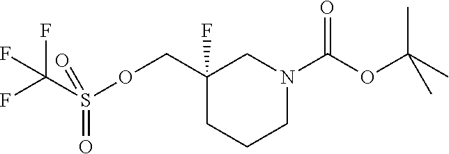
C1(COS(=O)(C(F)(F)F)=O)(F)CCCN(C(OC(C)(C)C)=O)C1
